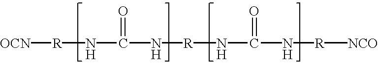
[OCN][R]NC(N[R]NC(N[R][NCO])=O)=O
